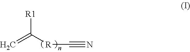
[R1]C([R]C#N)=C
